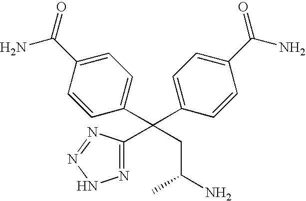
C1(C(=O)N)=CC=C(C(CC(N)C)(C2=NNN=N2)C2=CC=C(C(N)=O)C=C2)C=C1
